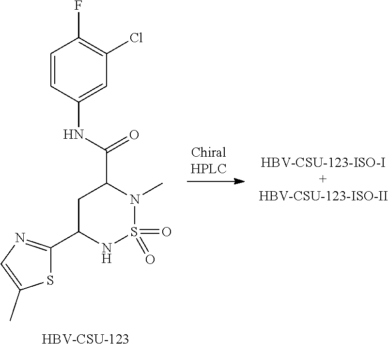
S1C(C2NS(=O)(=O)N(C)C(C(NC3=CC(Cl)=C(F)C=C3)=O)C2)=NC=C1C.[HBV-CSU-123]
